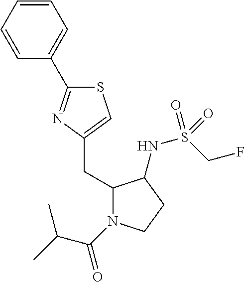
S1C(C2=CC=CC=C2)=NC(CC2N(C(=O)C(C)C)CCC2NS(CF)(=O)=O)=C1
